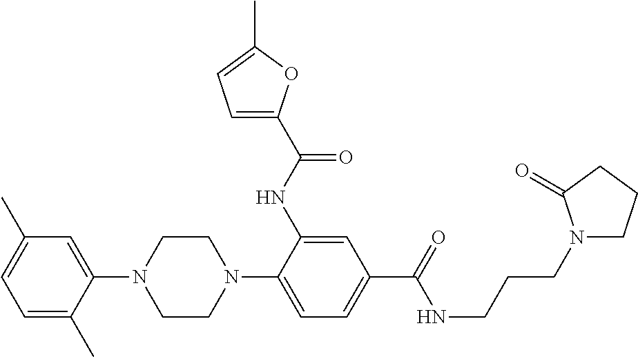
C1(C)=CC=C(C)C(N2CCN(C3=CC=C(C(=O)NCCCN4CCCC4=O)C=C3NC(C3=CC=C(C)O3)=O)CC2)=C1
